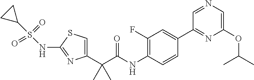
C1=C(C(C(NC2=C(F)C=C(C3=NC(OC(C)C)=CN=C3)C=C2)=O)(C)C)N=C(NS(C2CC2)(=O)=O)S1
